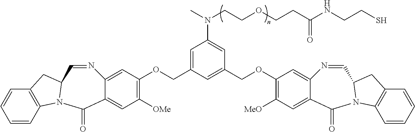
C1=C2C(=CC([OMe])=C1OCC1=CC(N(CCOCCC(NCCS)=O)C)=CC(COC3=C([MeO])C=C4C(=C3)N=CC3N(C4=O)C4=C(C=CC=C4)C3)=C1)C(=O)N1C3=C(C=CC=C3)CC1C=N2
